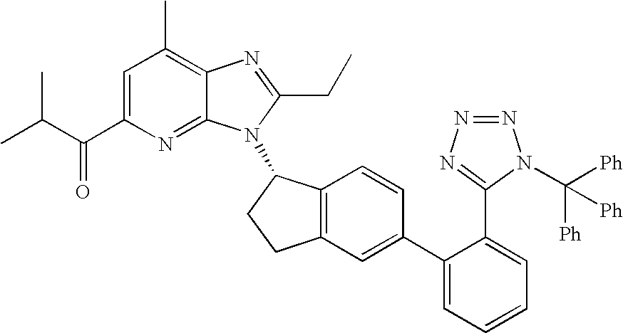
C1=C(C(C(C)C)=O)N=C2C(=C1C)N=C(CC)N2C1C2=C(CC1)C=C(C1=CC=CC=C1C1=NN=NN1C([Ph])([Ph])[Ph])C=C2
